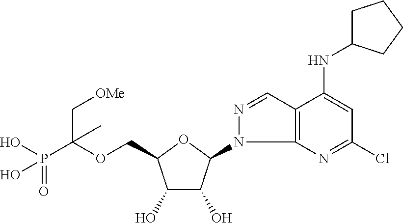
C(OCC1C(O)C(O)C(N2C3=C(C=N2)C(NC2CCCC2)=CC(Cl)=N3)O1)(P(O)(O)=O)(C[OMe])C
